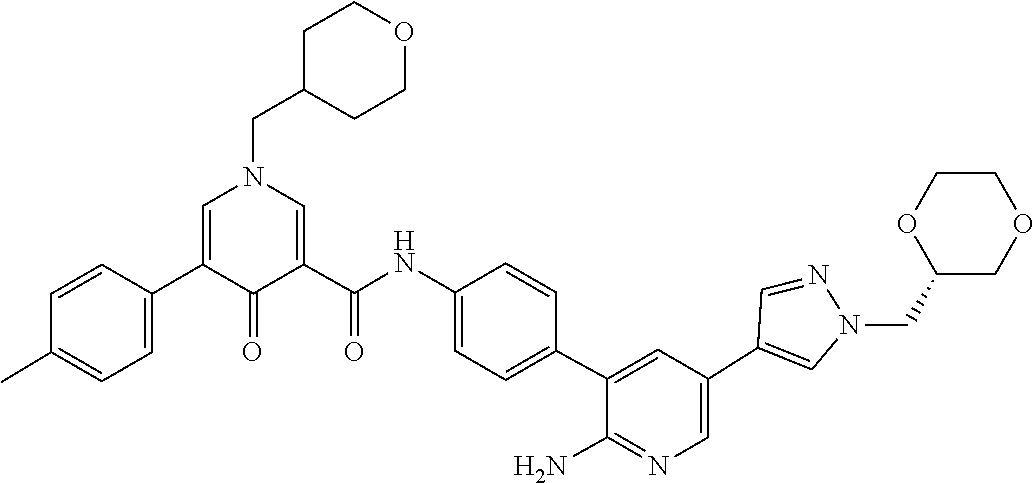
C1(C2=CC=C(C)C=C2)=CN(CC2CCOCC2)C=C(C(NC2=CC=C(C3=CC(C4=CN(CC5COCCO5)N=C4)=CN=C3N)C=C2)=O)C1=O
